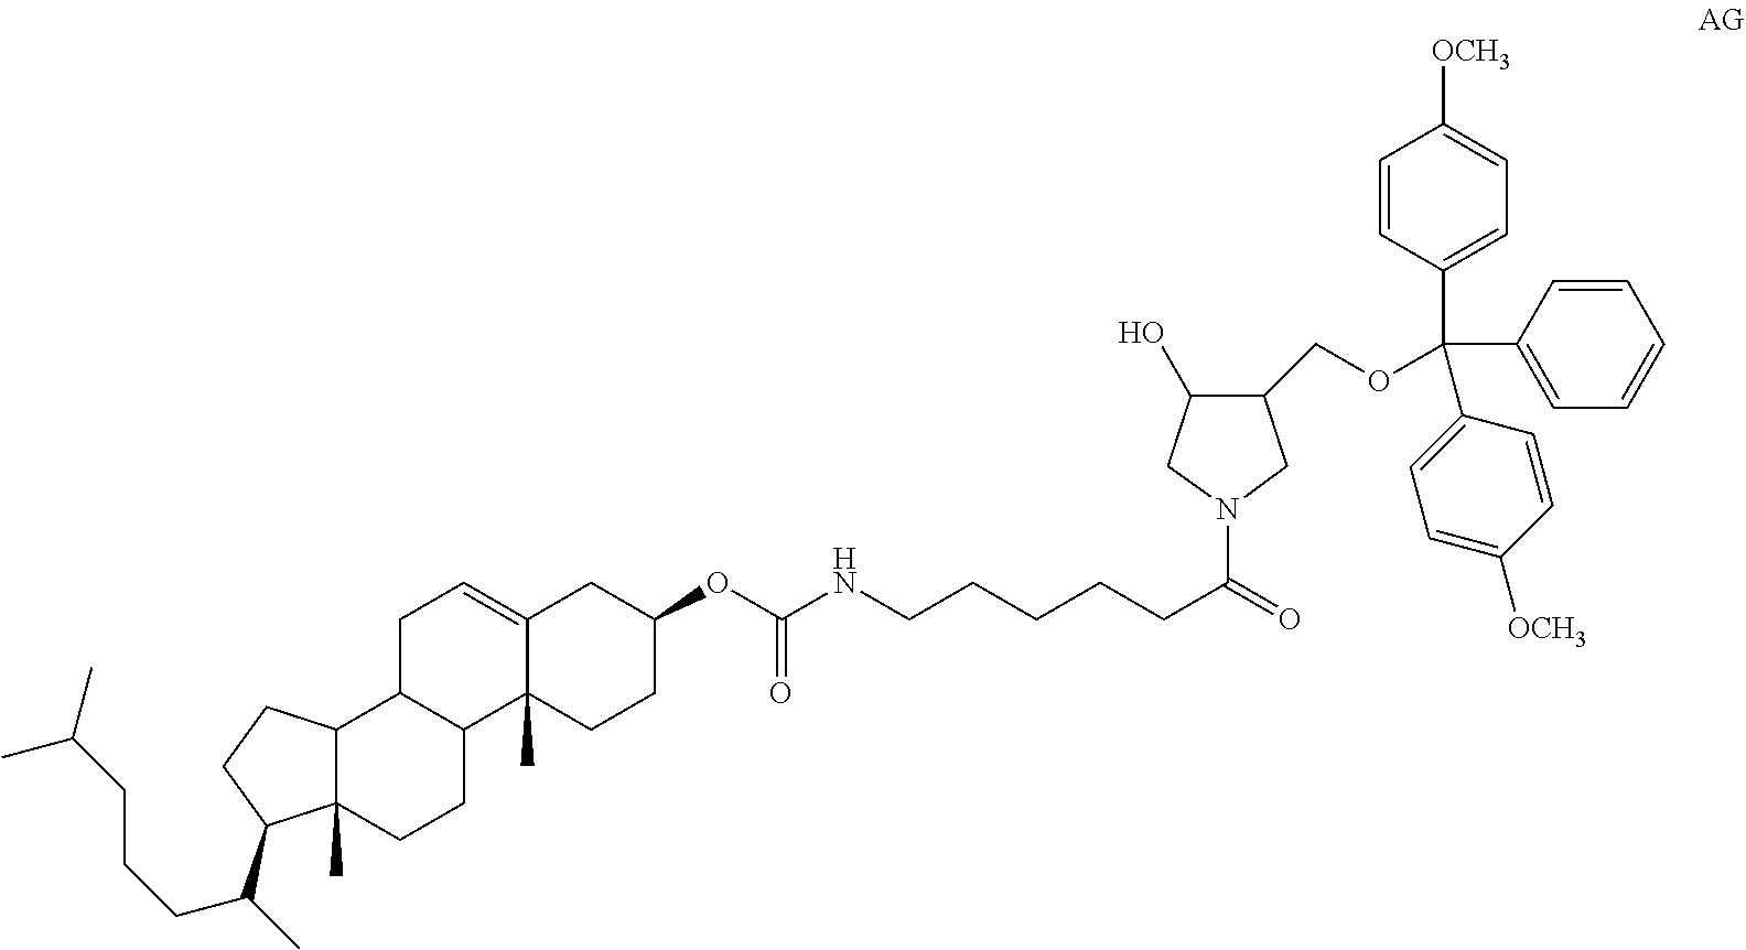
N1(C(=O)CCCCCNC(OC2CC3=CCC4C(C3(C)CC2)CCC2(C)C4CCC2C(CCCC(C)C)C)=O)CC(COC(C2=CC=C([OCH3])C=C2)(C2=CC=CC=C2)C2=CC=C([OCH3])C=C2)C(O)C1
